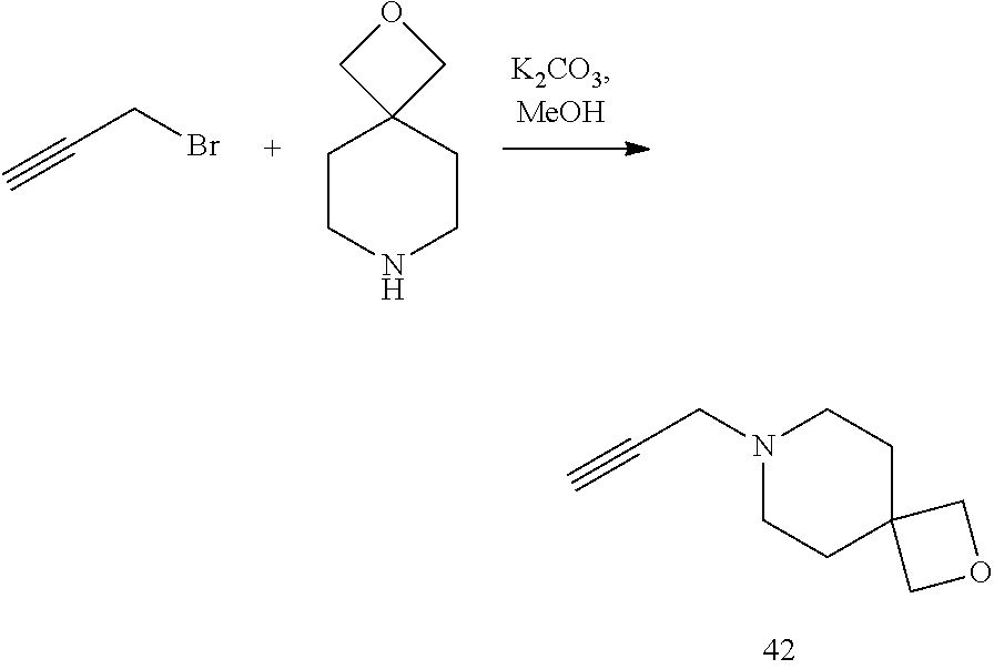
N1(CC#C)CCC2(CC1)COC2.C#CCBr.C1CNCCC12COC2
